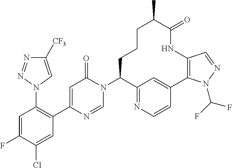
C1([CF3])=CN(C2=C(C3=CC(=O)N(C4C5=NC=CC(=C5)C5=C(C=NN5C(F)F)NC(=O)C(C)CCC4)C=N3)C=C(Cl)C(F)=C2)N=N1
